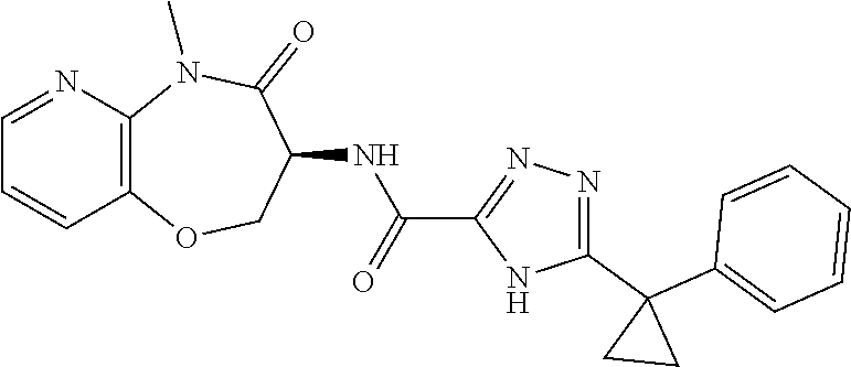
C12=C(N(C)C(=O)C(NC(C3=NN=C(C4(C5=CC=CC=C5)CC4)N3)=O)CO1)N=CC=C2
